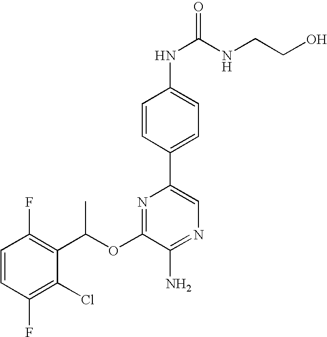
C1=CC(F)=C(C(OC2=NC(C3=CC=C(NC(NCCO)=O)C=C3)=CN=C2N)C)C(Cl)=C1F
